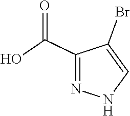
C1(Br)=CNN=C1C(O)=O
